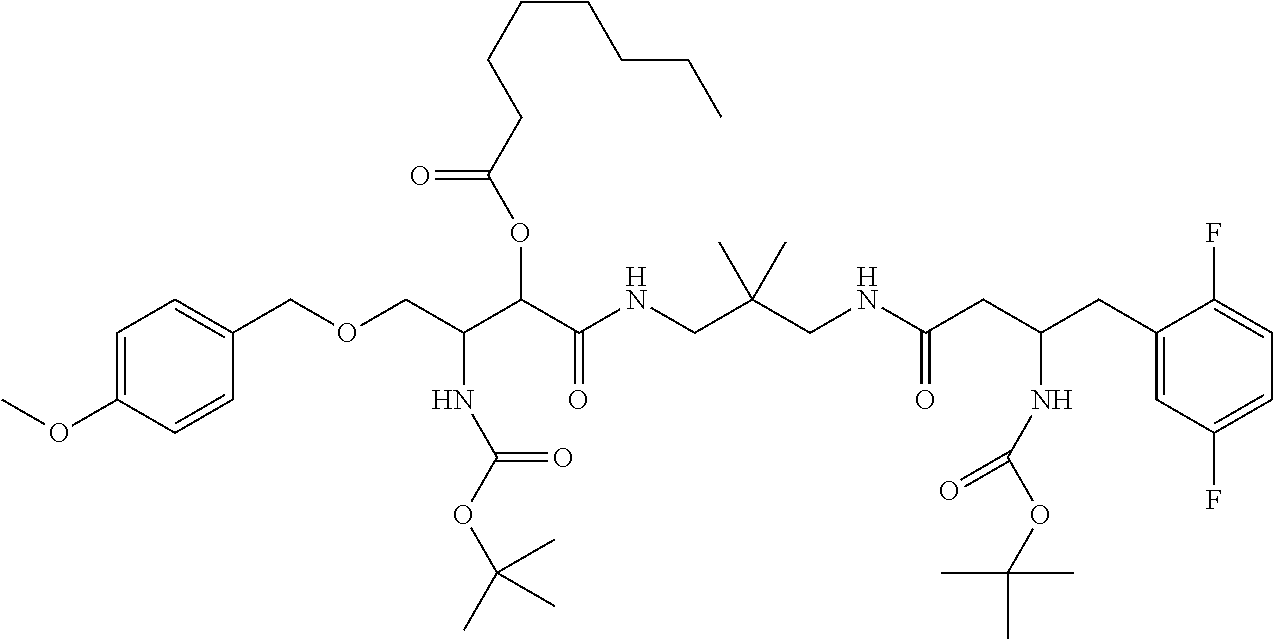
C(C(C(C(NCC(CNC(CC(CC1=CC(F)=CC=C1F)NC(OC(C)(C)C)=O)=O)(C)C)=O)OC(CCCCCCC)=O)NC(OC(C)(C)C)=O)OCC1=CC=C(OC)C=C1
